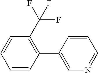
C1=CC(C(F)(F)F)=C(C2=CN=CC=C2)C=C1
